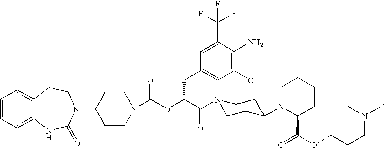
C1=CC=C2C(=C1)CCN(C1CCN(C(OC(C(=O)N3CCC(N4C(C(=O)OCCCN(C)C)CCCC4)CC3)CC3=CC(Cl)=C(N)C(C(F)(F)F)=C3)=O)CC1)C(=O)N2
